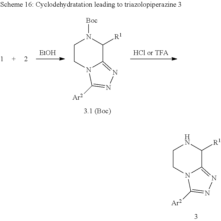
C1CN2C(=NN=C2[Ar2])C([R1])N1.[EtOH].[HCl or TFA].C1CN2C(=NN=C2[Ar2])C([R1])N1[Boc]
